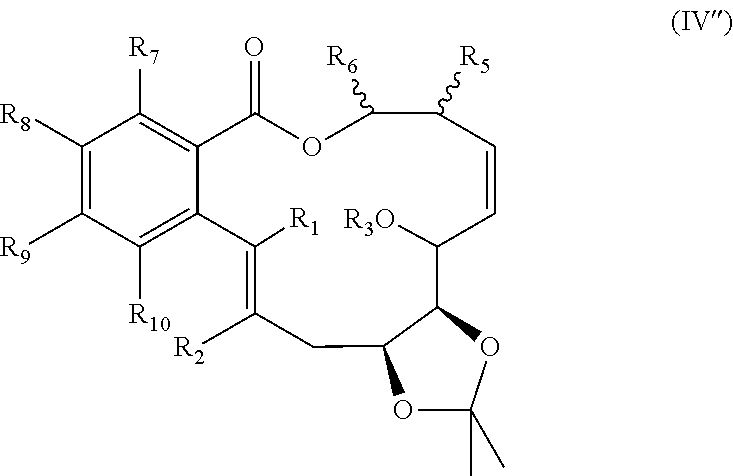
C1([R8])=C([R9])C([R10])=C2C(=C1[R7])C(=O)OC([R6])C([R5])C=CC([R3O])C1OC(C)(C)OC1CC([R2])=C2[R1]
